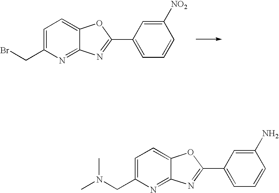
C1=C(CBr)N=C2C(=C1)OC(C1=CC=CC([NO2])=C1)=N2.C1=C(CN(C)C)N=C2C(=C1)OC(C1=CC=CC(N)=C1)=N2
